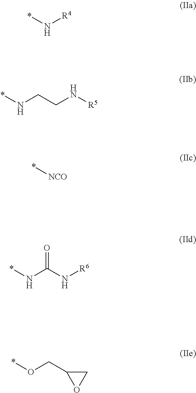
[R5]NCCN*.[R4]N*.[NCO]*.[R6]NC(N*)=O.C1(CO*)OC1
